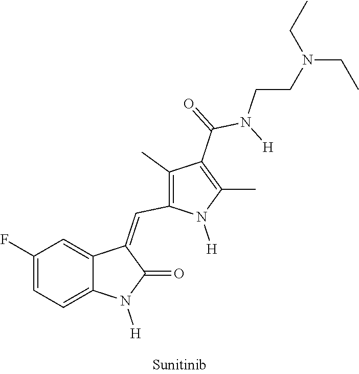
C1(F)=CC=C2C(=C1)C(=CC1=C(C)C(C(=O)N([H])CCN(CC)CC)=C(C)N1[H])C(=O)N2[H]
